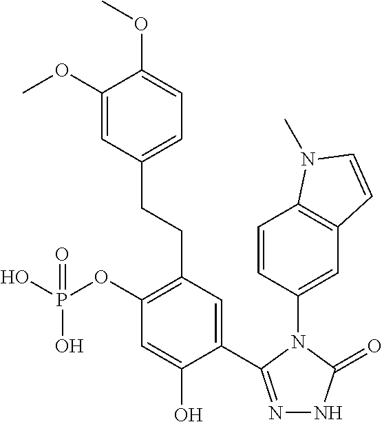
C1(OP(O)(O)=O)=C(CCC2=CC=C(OC)C(OC)=C2)C=C(C2=NNC(=O)N2C2=CC3=C(C=C2)N(C)C=C3)C(O)=C1
